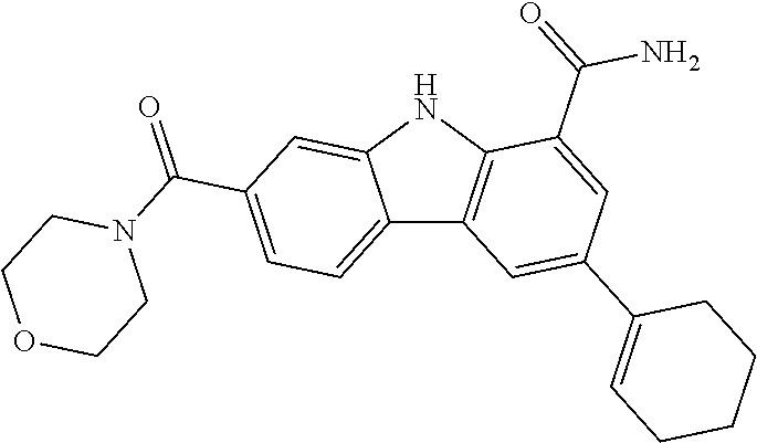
C12=CC=C(C(=O)N3CCOCC3)C=C1NC1=C2C=C(C2=CCCCC2)C=C1C(=O)N
